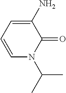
C1=C(N)C(=O)N(C(C)C)C=C1
